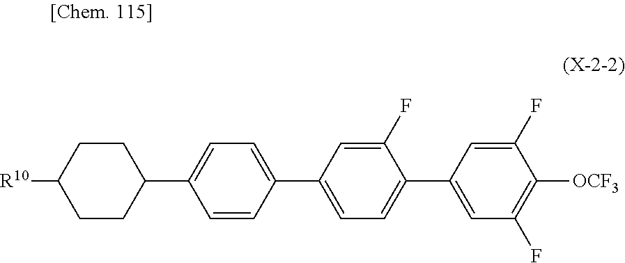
C1=C(C2=CC(F)=C([OCF3])C(F)=C2)C(F)=CC(C2=CC=C(C3CCC([R10])CC3)C=C2)=C1
